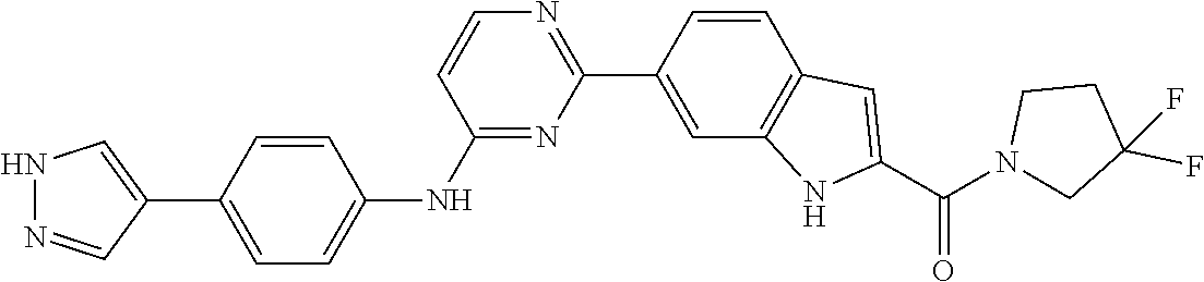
N1N=CC(C2=CC=C(NC3=NC(C4=CC5=C(C=C4)C=C(C(N4CC(F)(F)CC4)=O)N5)=NC=C3)C=C2)=C1
